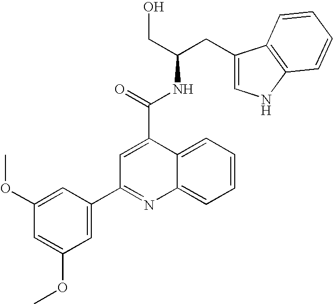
C1=C(C2=NC3=CC=CC=C3C(C(=O)NC(CO)CC3=CNC4=C3C=CC=C4)=C2)C=C(OC)C=C1OC
